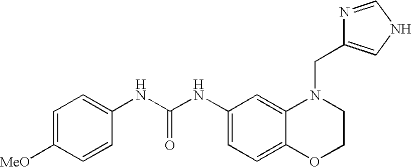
C1(NC(NC2=CC=C([MeO])C=C2)=O)=CC=C2C(=C1)N(CC1=CNC=N1)CCO2
